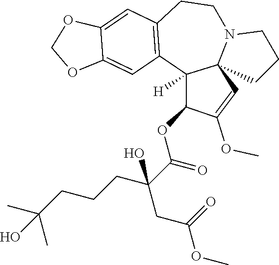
O1COC2=CC3=C(C4([H])C(OC(=O)C(CC(=O)OC)(CCCC(C)(C)O)O)C(OC)=CC45N(CC3)CCC5)C=C12
